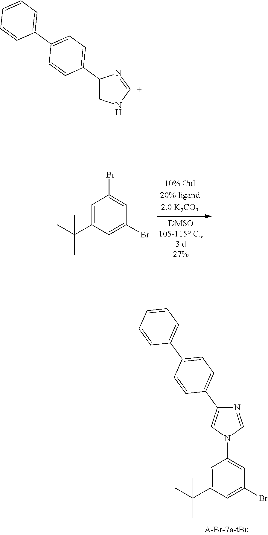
C1=C(C(C)(C)C)C=C(Br)C=C1N1C=NC(C2=CC=C(C3=CC=CC=C3)C=C2)=C1.C1=C(C(C)(C)C)C=C(Br)C=C1Br.C1(C2=CC=C(C3=CC=CC=C3)C=C2)=CN[C+]=N1
